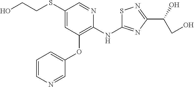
OCCSC1=CC(OC2=CC=CN=C2)=C(NC2=NC(C(O)CO)=NS2)N=C1
